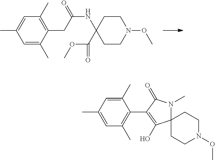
C1(CC(NC2(C(OC)=O)CCN(OC)CC2)=O)=C(C)C=C(C)C=C1C.C1(C2=C(O)C3(N(C)C2=O)CCN(OC)CC3)=C(C)C=C(C)C=C1C
